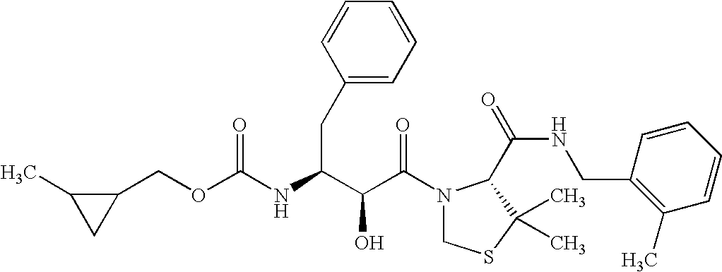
O(C(NC(C(C(N1CSC(C)(C)C1C(NCC1=C(C)C=CC=C1)=O)=O)O)CC1=CC=CC=C1)=O)CC1C(C)C1
